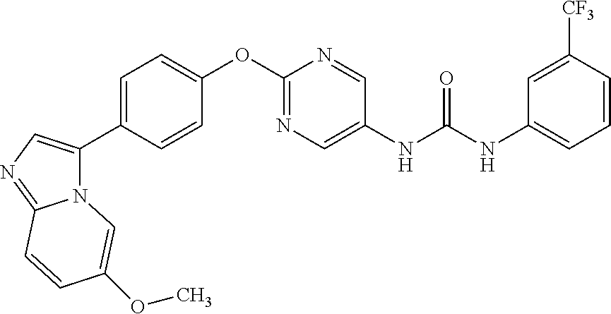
C1=C(C2=CN=C3N2C=C(OC)C=C3)C=CC(OC2=NC=C(NC(=O)NC3=CC=CC([CF3])=C3)C=N2)=C1
